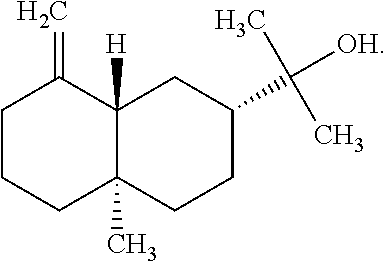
C1CCC2(C)C([H])(CC(C([OH])(C)C)CC2)C1=C
